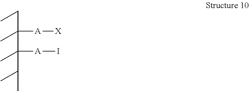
C(C(C)([A][X])C(C)(C(C)C)[A]I)C
